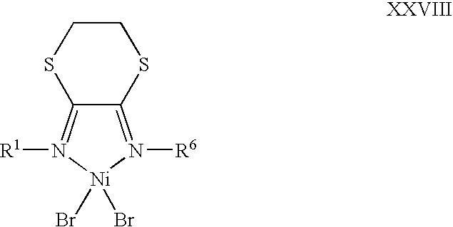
C1CSC2=N([R1])[Ni](Br)(Br)N([R6])=C2S1
